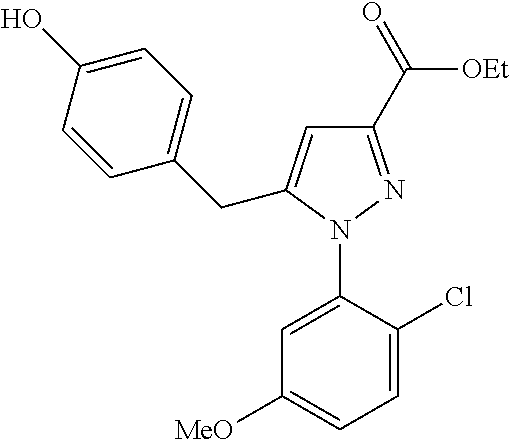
C1=C(N2N=C(C(=O)[OEt])C=C2CC2=CC=C(O)C=C2)C(Cl)=CC=C1[MeO]
